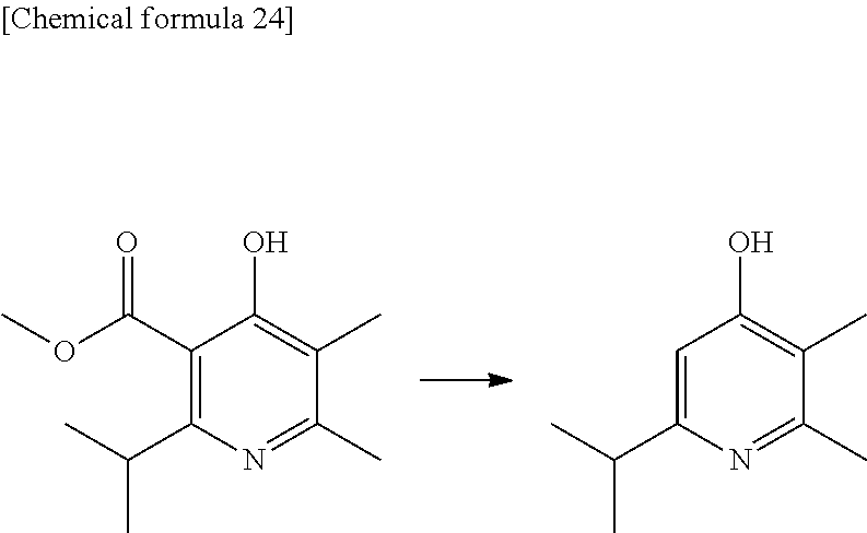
C1(C(OC)=O)=C(C(C)C)N=C(C)C(C)=C1O.C1=C(C(C)C)N=C(C)C(C)=C1O
